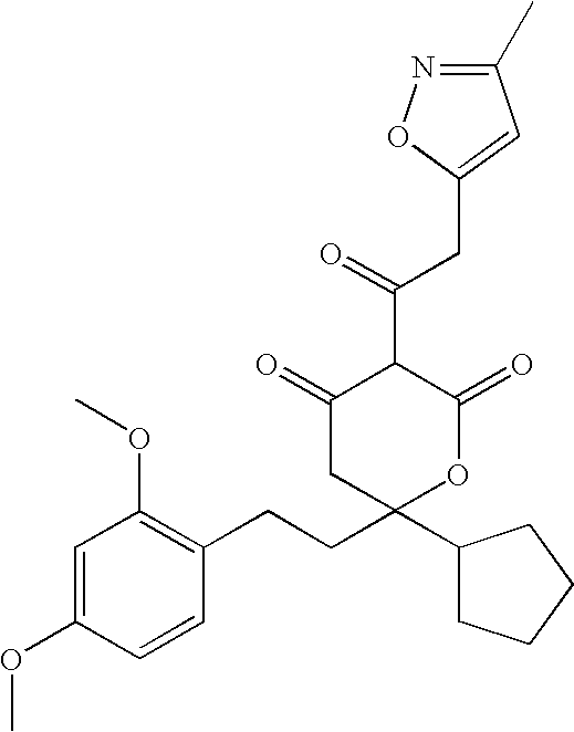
C1=C(OC)C=CC(CCC2(C3CCCC3)OC(=O)C(C(CC3=CC(C)=NO3)=O)C(=O)C2)=C1OC
